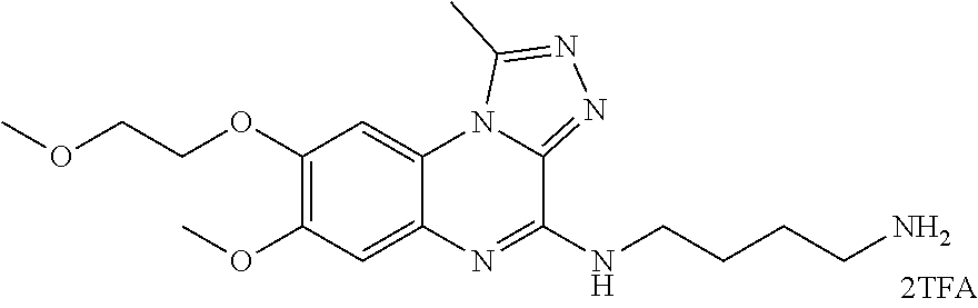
COCCOC1=C(OC)C=C2C(=C1)N1C(=NN=C1C)C(NCCCCN)=N2
